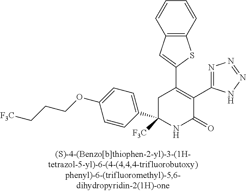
C12=C(C=C(C3=C(C4=NN=NN4)C(=O)NC(C4=CC=C(OCCC[F3C])C=C4)([F3C])C3)S1)C=CC=C2
